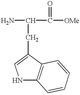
NC(CC1=CNC2=C1C=CC=C2)C(=O)[OMe]
